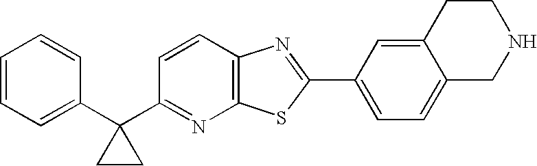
C1=CC=C(C2(C3=NC4=C(C=C3)N=C(C3=CC=C5C(=C3)CCNC5)S4)CC2)C=C1
